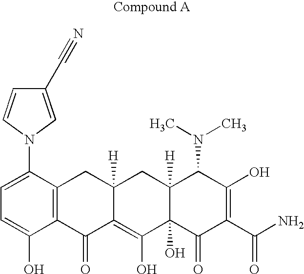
C1=C(N2C=C(C#N)C=C2)C2=C(C(O)=C1)C(=O)C1=C(O)C3(O)C([H])(CC1([H])C2)C(N(C)C)C(O)=C(C(N)=O)C3=O
